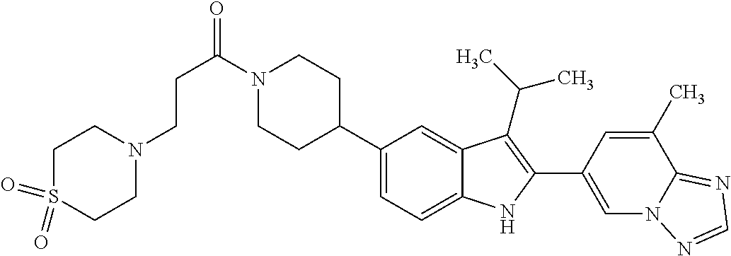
N1(CCC(=O)N2CCC(C3=CC=C4C(=C3)C(C(C)C)=C(C3=CN5C(=NC=N5)C(C)=C3)N4)CC2)CCS(=O)(=O)CC1
